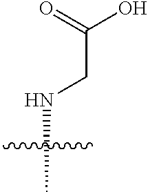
N(C)CC(O)=O
